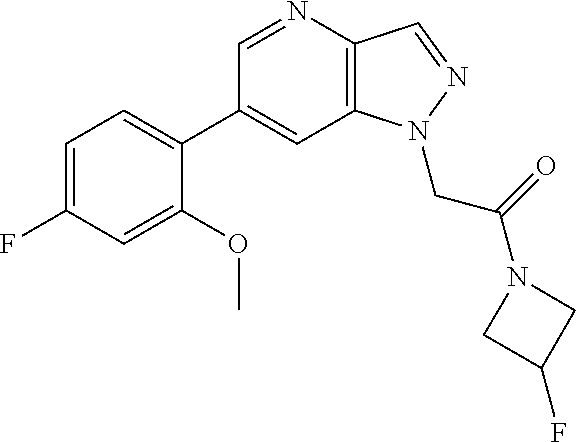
C1(C2=CC=C(F)C=C2OC)=CC2=C(C=NN2CC(=O)N2CC(F)C2)N=C1
